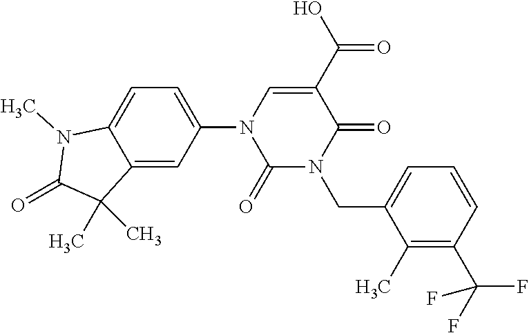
C1(N2C(=O)N(CC3=CC=CC(C(F)(F)F)=C3C)C(=O)C(C(O)=O)=C2)=CC=C2C(=C1)C(C)(C)C(=O)N2C
